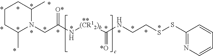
C1CC(C)N(CC(N[(CR12)b]C(NCCSSC2=NC=CC=C2)=[*O])=[O*])C(C)C1
